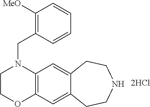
C12=C(C=C3C(=C1)CCNCC3)OCCN2CC1=C([MeO])C=CC=C1
